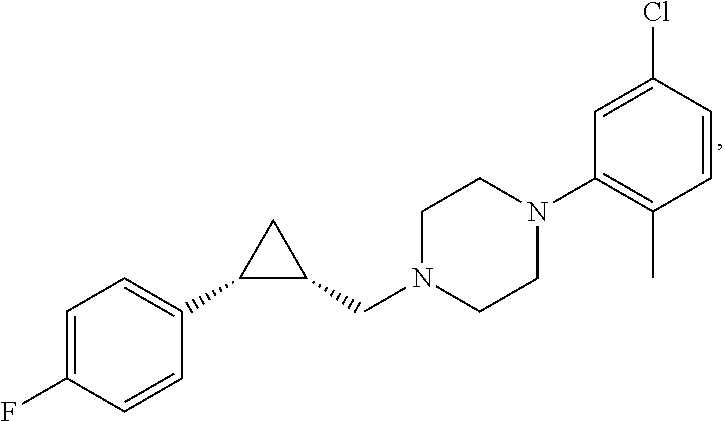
C1=C(F)C=CC(C2C(CN3CCN(C4=C(C)C=CC(Cl)=C4)CC3)C2)=C1
